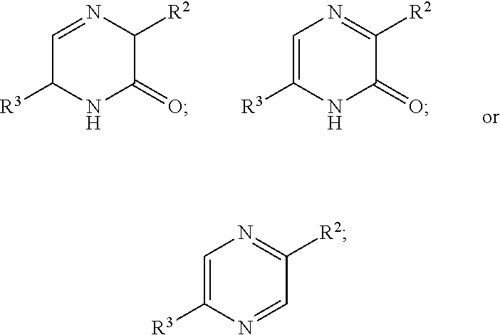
C1=NC([R2])C(=O)NC1[R3].C1=C([R3])NC(=O)C([R2])=N1.C1=C([R3])N=CC([R2])=N1
